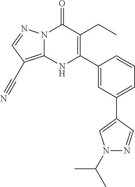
N12C(=C(C#N)C=N1)NC(C1=CC(C3=CN(C(C)C)N=C3)=CC=C1)=C(CC)C2=O
